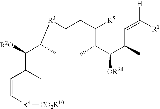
CC(C(C(C)C=C([H])[R1])[OR2d])C([R5])CC[R3]C(C([R2O])C(C)C=C[R4][CO2R10])C
